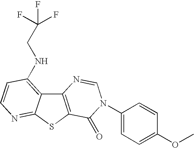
C12=C(SC3=NC=CC(NCC(F)(F)F)=C13)C(=O)N(C1=CC=C(OC)C=C1)C=N2
